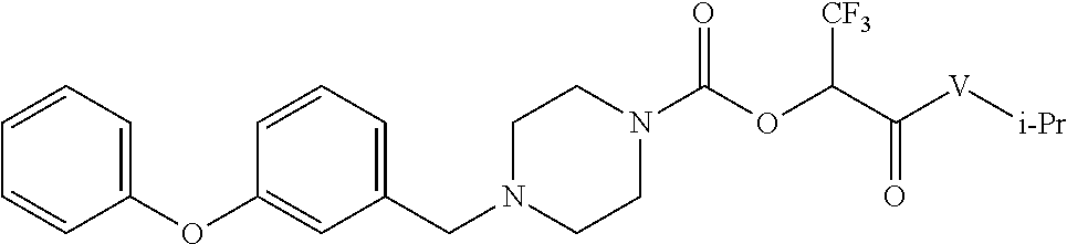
C1=CC=C(CN2CCN(C(OC(C(=O)[V][i-Pr])[CF3])=O)CC2)C=C1OC1=CC=CC=C1
